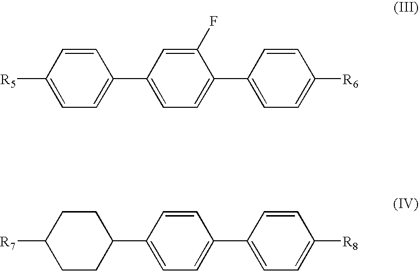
[R5]C1=CC=C(C2=CC=C(C3=CC=C([R6])C=C3)C(F)=C2)C=C1.[R7]C1CCC(C2=CC=C(C3=CC=C([R8])C=C3)C=C2)CC1
